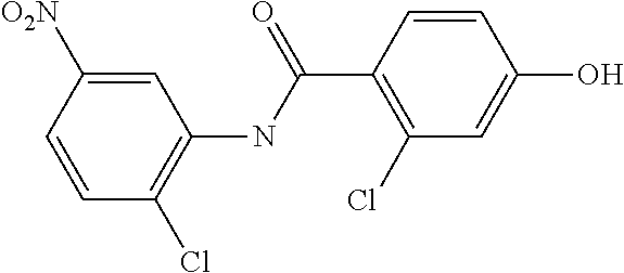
C1=CC([O2N])=CC(NC(C2=C(Cl)C=C(O)C=C2)=O)=C1Cl
